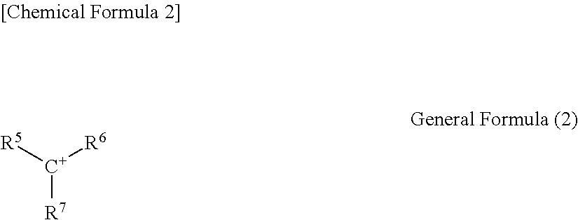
[R5][C+]([R6])[R7]
